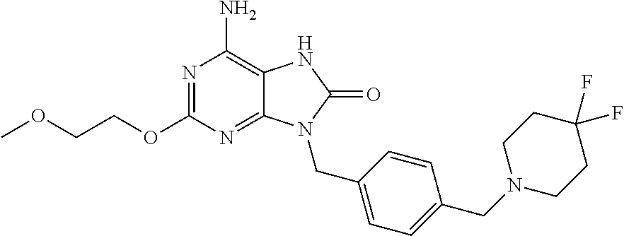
N1=C(OCCOC)N=C2C(=C1N)NC(=O)N2CC1=CC=C(CN2CCC(F)(F)CC2)C=C1
